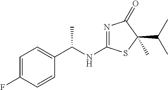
C1=C(F)C=CC(C(NC2=NC(=O)C(C(C)C)(C)S2)C)=C1
